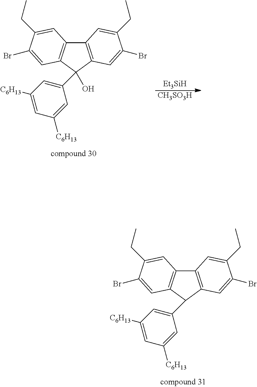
C12=C(C(C3=CC([C6H13])=CC([C6H13])=C3)C3=C1C=C(CC)C(Br)=C3)C=C(Br)C(CC)=C2.C12=C(C(O)(C3=CC([C6H13])=CC([C6H13])=C3)C3=C1C=C(CC)C(Br)=C3)C=C(Br)C(CC)=C2.[Et3SiH].[CH3SO3H]
